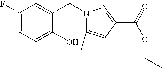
C1(F)=CC=C(O)C(CN2C(C)=CC(C(=O)OCC)=N2)=C1
